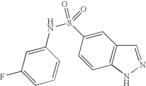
C1(NS(C2=CC3=C(C=C2)NN=C3)(=O)=O)=CC(F)=CC=C1
